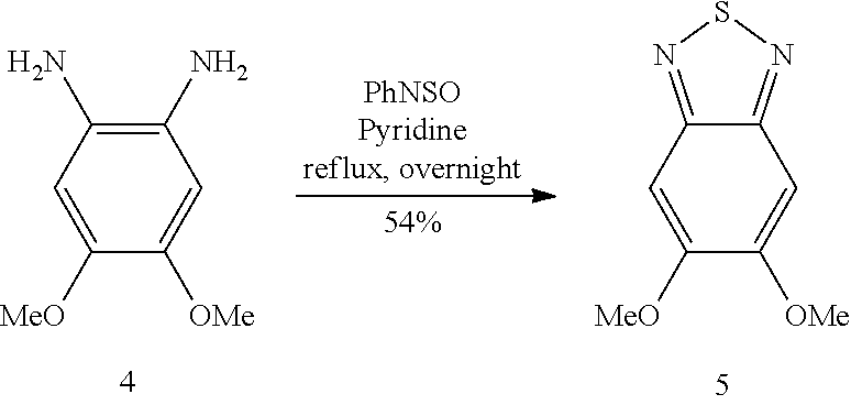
C1([MeO])=CC2=NSN=C2C=C1[OMe].C1([MeO])=CC(N)=C(N)C=C1[OMe]
